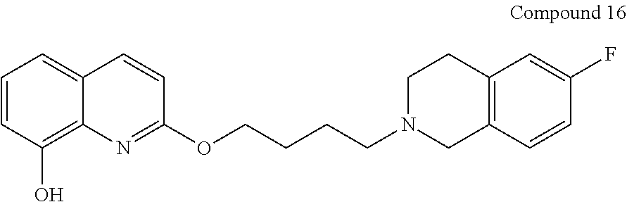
C1=CC(O)=C2C(=C1)C=CC(OCCCCN1CC3=C(CC1)C=C(F)C=C3)=N2
